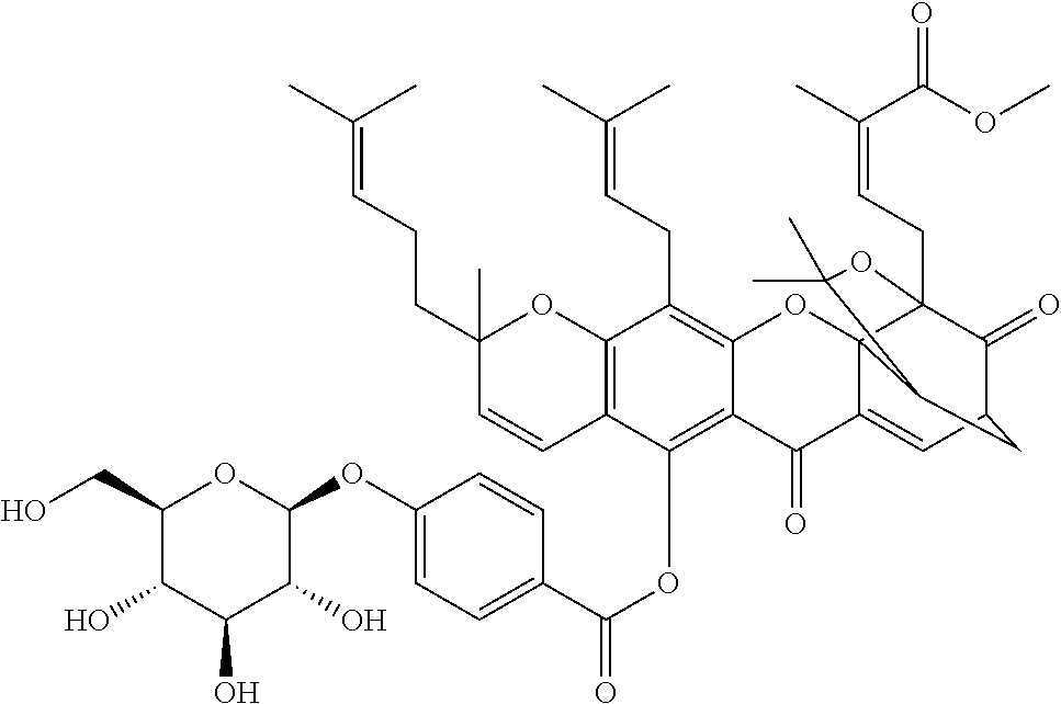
C1(O)C(CO)OC(OC2=CC=C(C(OC3=C4C(=C(CC=C(C)C)C5=C3C=CC(C)(CCC=C(C)C)O5)OC35C(=CC6C(=O)C3(CC=C(C)C(=O)OC)OC(C)(C)C5C6)C4=O)=O)C=C2)C(O)C1O
